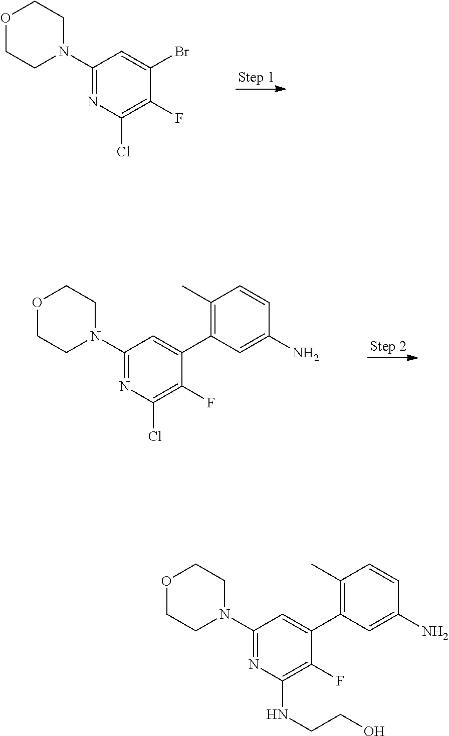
C1(F)=C(Cl)N=C(N2CCOCC2)C=C1Br.C1(F)=C(NCCO)N=C(N2CCOCC2)C=C1C1=C(C)C=CC(N)=C1.C1(F)=C(Cl)N=C(N2CCOCC2)C=C1C1=C(C)C=CC(N)=C1
